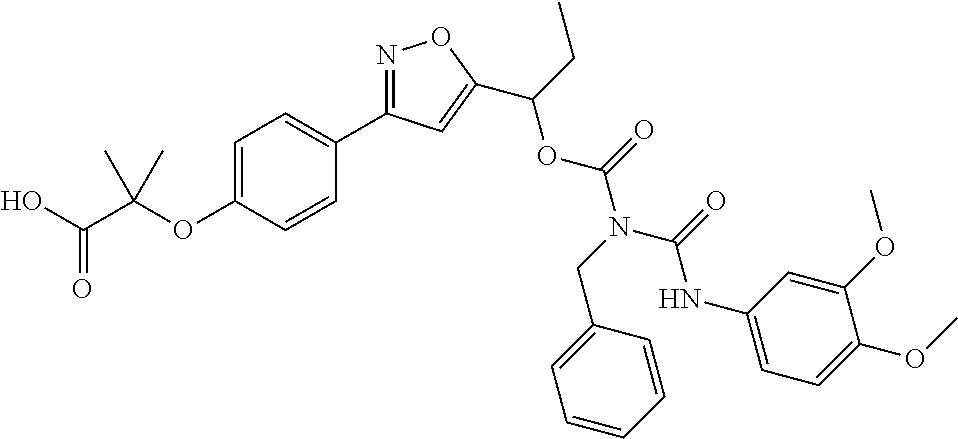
C1=C(OC(C(O)=O)(C)C)C=CC(C2=NOC(C(CC)OC(N(CC3=CC=CC=C3)C(=O)NC3=CC=C(OC)C(OC)=C3)=O)=C2)=C1
